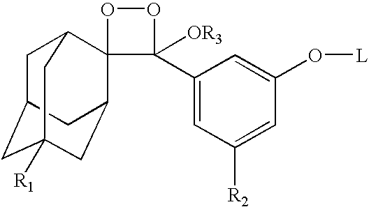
C1C2CC3([R1])CC(C4(C1C3)C(C1=CC([R2])=CC(O[L])=C1)([OR3])OO4)C2
